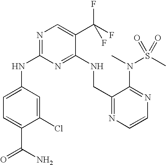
C1(NC2=NC=C(C(F)(F)F)C(NCC3=NC=CN=C3N(S(C)(=O)=O)C)=N2)=CC=C(C(N)=O)C(Cl)=C1
